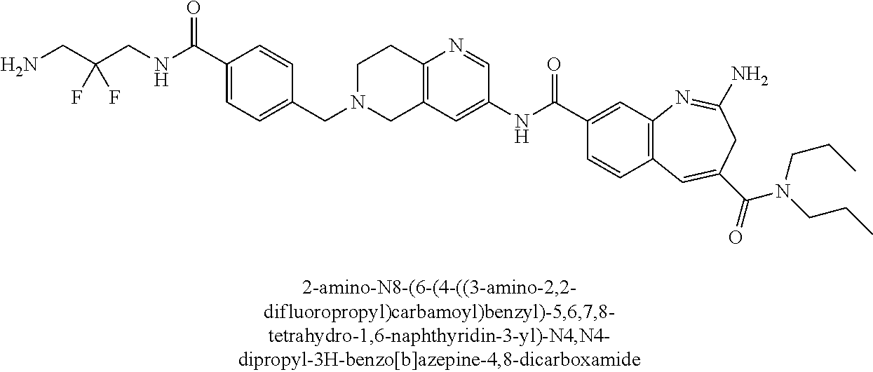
C12=C(N=CC(NC(C3=CC4=C(C=C3)C=C(C(=O)N(CCC)CCC)CC(N)=N4)=O)=C1)CCN(CC1=CC=C(C(NCC(CN)(F)F)=O)C=C1)C2
